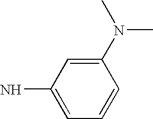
C1(N(C)C)=CC(N)=CC=C1
